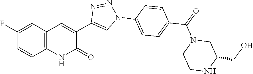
C1(F)=CC2=C(C=C1)NC(=O)C(C1=CN(C3=CC=C(C(=O)N4CCNC(CO)C4)C=C3)N=N1)=C2
